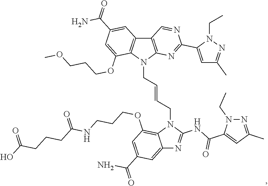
C12=CC(C(=O)N)=CC(OCCCNC(CCCC(O)=O)=O)=C1N(CC=CCN1C3=C(C4=C1C(OCCCOC)=CC(C(=O)N)=C4)C=NC(C1=CC(C)=NN1CC)=N3)C(NC(C1=CC(C)=NN1CC)=O)=N2
